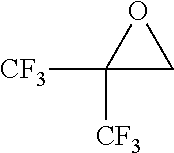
C1([CF3])([CF3])CO1
